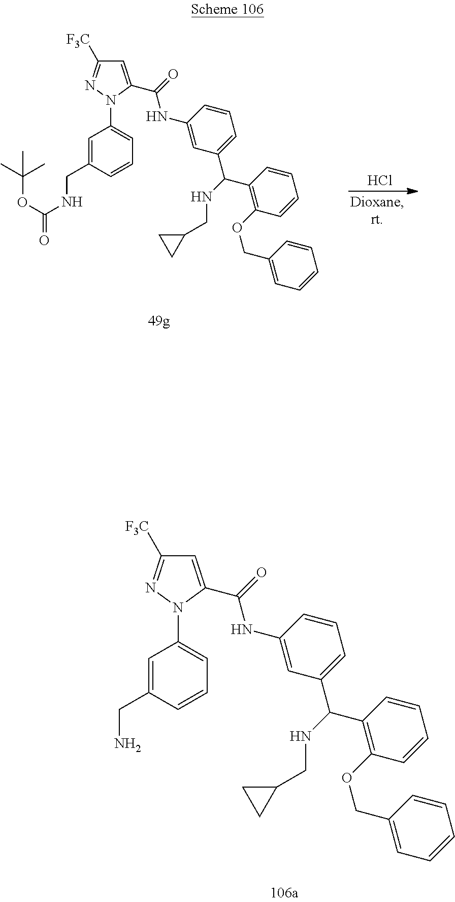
C1=C(C(=O)NC2=CC(C(NCC3CC3)C3=C(OCC4=CC=CC=C4)C=CC=C3)=CC=C2)N(C2=CC=CC(CNC(=O)OC(C)(C)C)=C2)N=C1[F3C].Cl.C1=C(C(=O)NC2=CC(C(NCC3CC3)C3=C(OCC4=CC=CC=C4)C=CC=C3)=CC=C2)N(C2=CC=CC(CN)=C2)N=C1[F3C]
